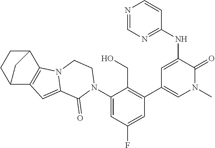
N(C1=CC(C2=C(CO)C(N3C(=O)C4=CC5=C(N4CC3)C3CCC5C3)=CC(F)=C2)=CN(C)C1=O)C1=NC=NC=C1
